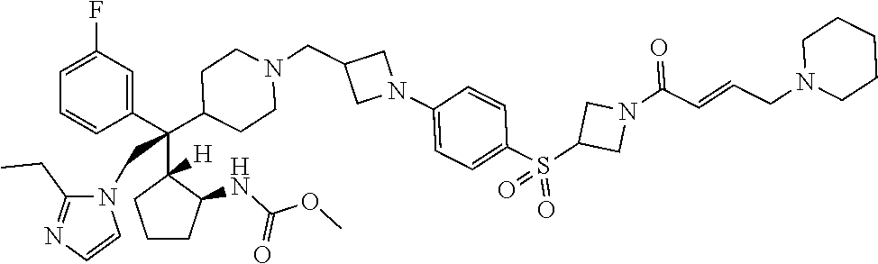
C1=C(F)C=C(C(C2([H])CCCC2NC(OC)=O)(C2CCN(CC3CN(C4=CC=C(S(C5CN(C(C=CCN6CCCCC6)=O)C5)(=O)=O)C=C4)C3)CC2)CN2C(CC)=NC=C2)C=C1
